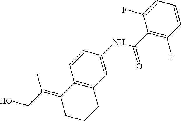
C12=C(C=C(NC(C3=C(F)C=CC=C3F)=O)C=C1)CCCC2=C(CO)C
